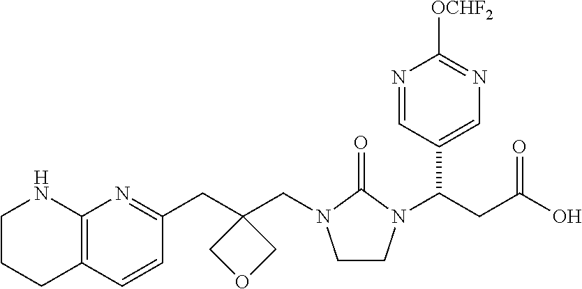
C1CCC2=C(N1)N=C(CC1(CN3CCN(C(CC(O)=O)C4=CN=C([OCHF2])N=C4)C3=O)COC1)C=C2
